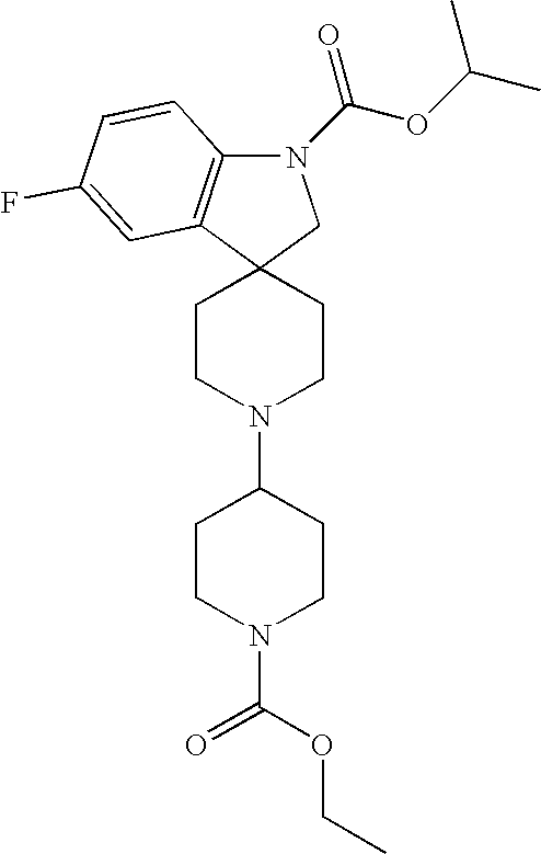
N1(C(=O)OC(C)C)C2=C(C3(C1)CCN(C1CCN(C(=O)OCC)CC1)CC3)C=C(F)C=C2
